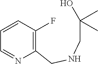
C1=CC(F)=C(CNCC(O)(C)C)N=C1
